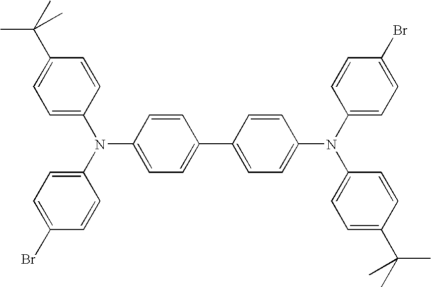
C1=C(N(C2=CC=C(Br)C=C2)C2=CC=C(C(C)(C)C)C=C2)C=CC(C2=CC=C(N(C3=CC=C(Br)C=C3)C3=CC=C(C(C)(C)C)C=C3)C=C2)=C1
